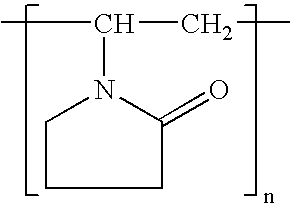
C1C(=O)N(C(CC)C)CC1
